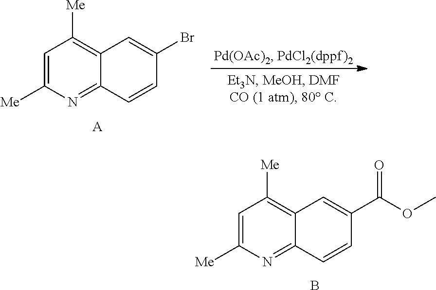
C1=C([Me])N=C2C(=C1[Me])C=C(Br)C=C2.[A].C1=C([Me])N=C2C(=C1[Me])C=C(C(OC)=O)C=C2.B
